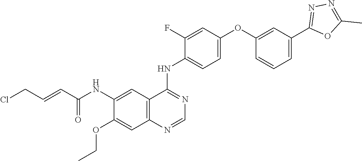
N(C1=CC2=C(C=C1OCC)N=CN=C2NC1=CC=C(OC2=CC(C3=NN=C(C)O3)=CC=C2)C=C1F)C(C=CCCl)=O
